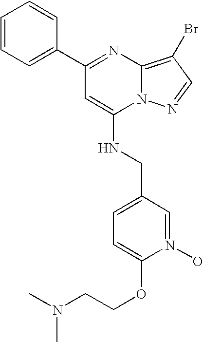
C1(C2=CC=CC=C2)=NC2=C(Br)C=NN2C(NCC2=CC=C(OCCN(C)C)N(O)=C2)=C1
